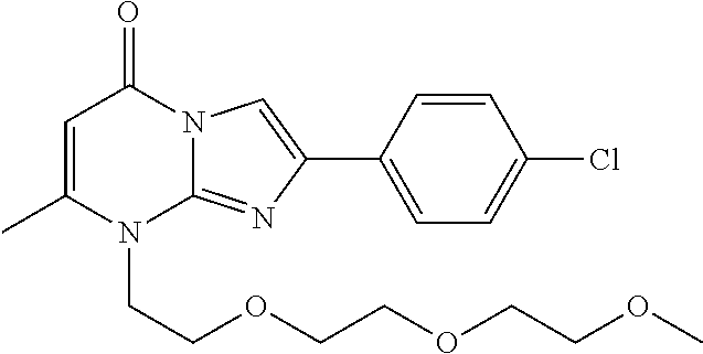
C1=C(C)N(CCOCCOCCOC)C2=NC(C3=CC=C(Cl)C=C3)=CN2C1=O
